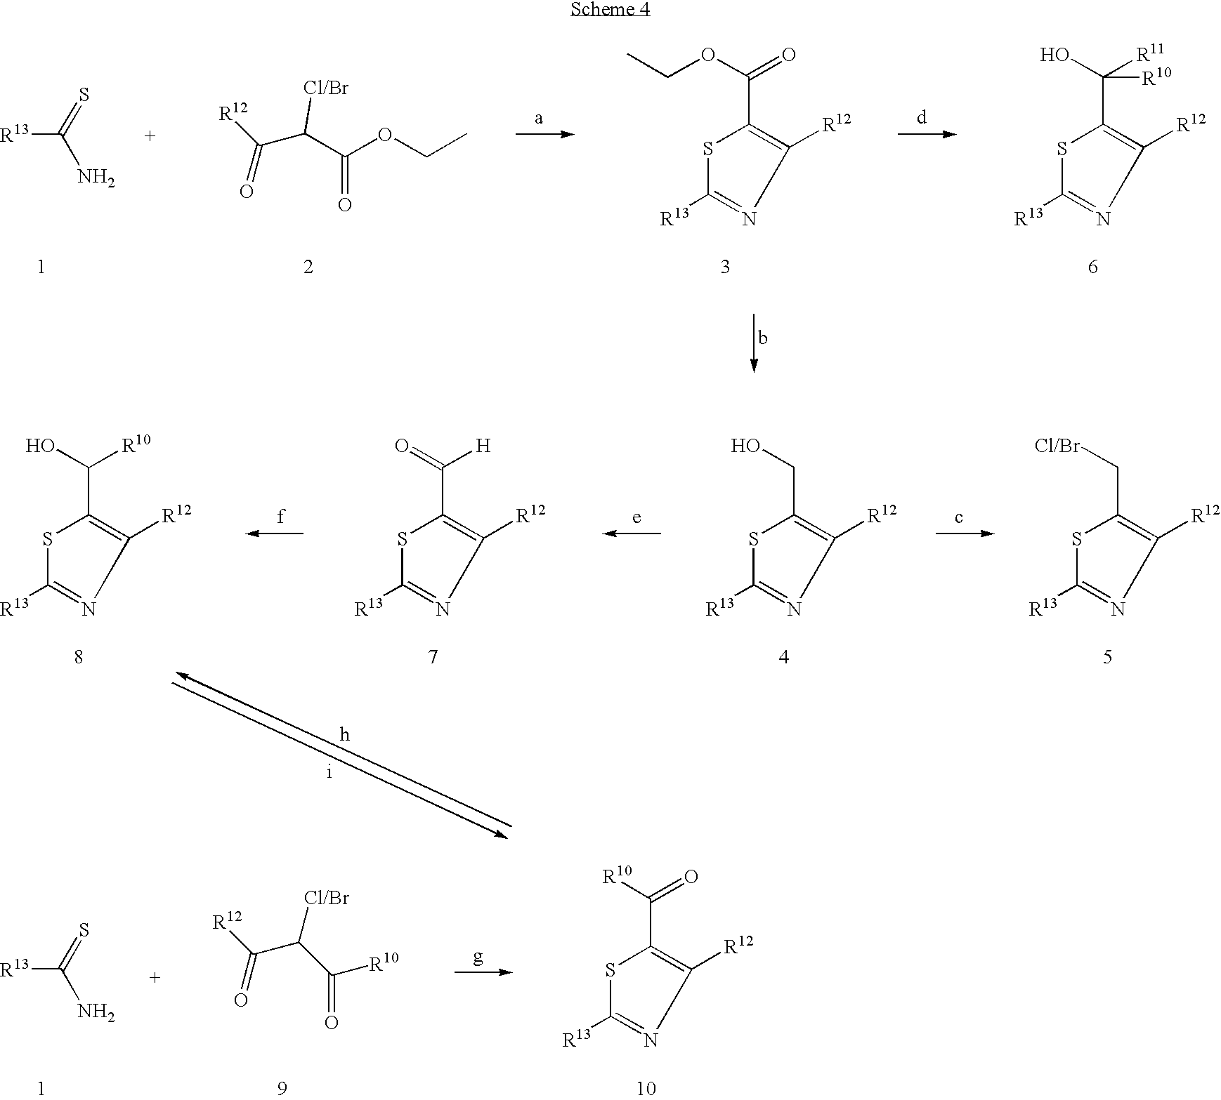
[R13]C(N)=S.[R12]C(C(C(OCC)=O)[Cl/Br])=O.CCOC(=O)C1=C([R12])N=C([R13])S1.C([R11])(C1=C([R12])N=C([R13])S1)(O)[R10].C([R10])(C1=C([R12])N=C([R13])S1)O.C([H])(C1=C([R12])N=C([R13])S1)=O.C(C1=C([R12])N=C([R13])S1)O.C(C1=C([R12])N=C([R13])S1)[Cl/Br].C(=O)(C1=C([R12])N=C([R13])S1)[R10].[R12]C(C(C([R10])=O)[Cl/Br])=O.[R13]C(N)=S
